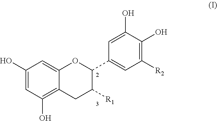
C1(O)=CC(O)=C2C(=C1)OC(C1=CC([R2])=C(O)C(O)=C1)C([R1])C2
